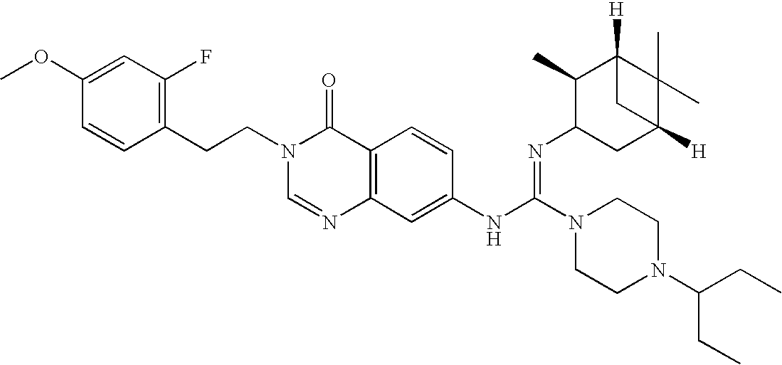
C1(CCN2C=NC3=C(C2=O)C=CC(NC(N2CCN(C(CC)CC)CC2)=NC2CC4([H])C(C)(C)C([H])(C2C)C4)=C3)=C(F)C=C(OC)C=C1
